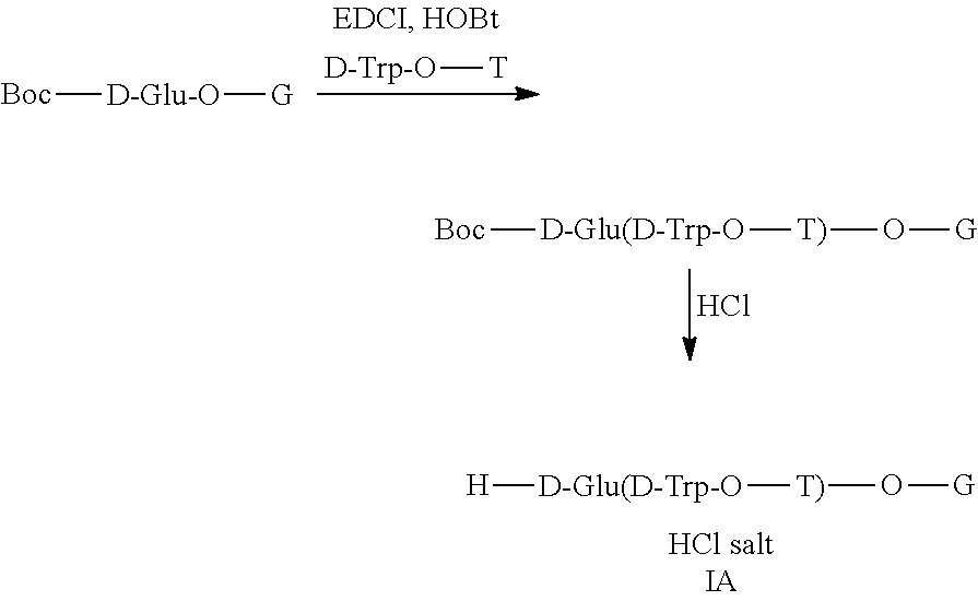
[Boc][D-Glu-O][G].[D-Trp-O][T].[Boc][D-Glu(D-Trp-O][T)]O[G].Cl.[H][D-Glu(D-Trp-O][T)]O[G]
